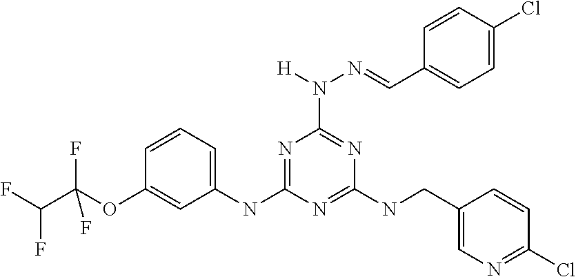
C1(NC2=NC(N(N=CC3=CC=C(Cl)C=C3)[H])=NC(NCC3=CN=C(Cl)C=C3)=N2)=CC=CC(OC(C(F)F)(F)F)=C1
